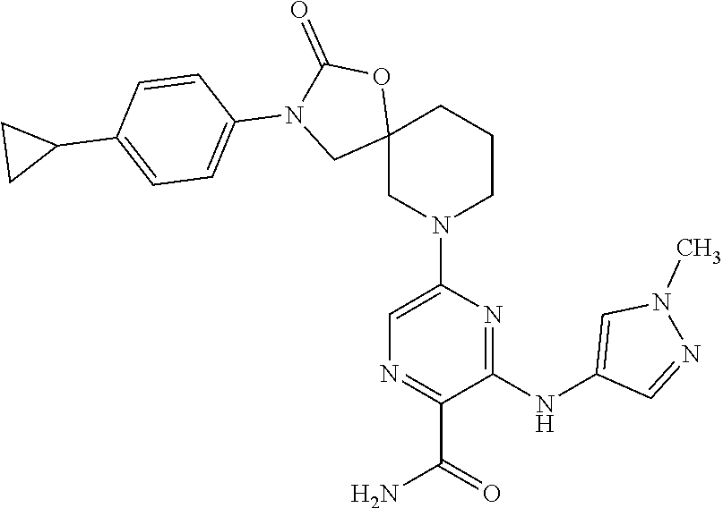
C12(CN(C3=CN=C(C(=O)N)C(NC4=CN(C)N=C4)=N3)CCC1)OC(=O)N(C1=CC=C(C3CC3)C=C1)C2
